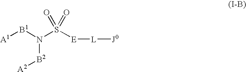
[A1][B1]N(S([E][L][J0])(=O)=O)[B2][A2]
